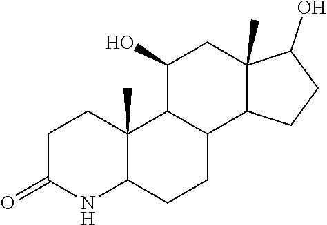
C1C(=O)NC2C(C)(C1)C1C(CC2)C2C(C)(CC1O)C(O)CC2
